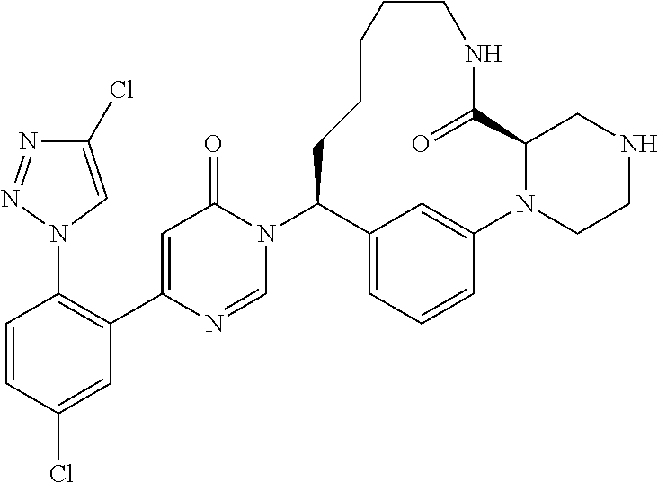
N1(C2C3=CC=CC(=C3)N3CCNCC3C(=O)NCCCCC2)C(=O)C=C(C2=C(N3C=C(Cl)N=N3)C=CC(Cl)=C2)N=C1
